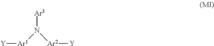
[Ar1]([Y])N([Ar2][Y])[Ar3]
